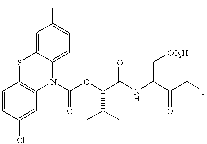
C1=C2C(=CC=C1Cl)N(C(OC(C(NC(C(CF)=O)C[CO2H])=O)C(C)C)=O)C1=C(S2)C=CC(Cl)=C1
